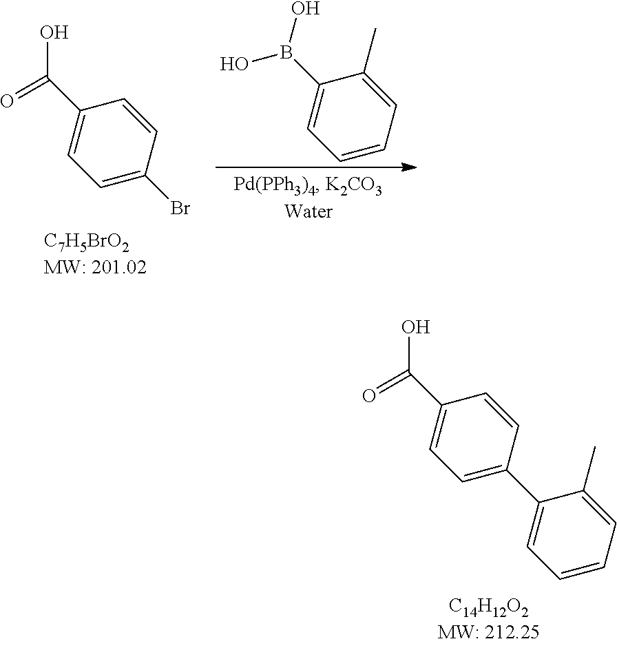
C1(C(=O)O)=CC=C(C2=CC=CC=C2C)C=C1.C1(B(O)O)=CC=CC=C1C.C1(C(=O)O)=CC=C(Br)C=C1
